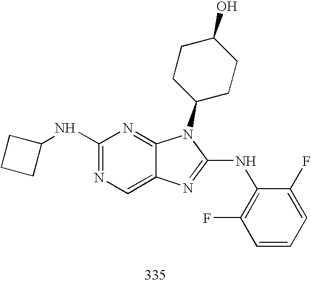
C1(NC2CCC2)=NC=C2C(=N1)N(C1CCC(O)CC1)C(NC1=C(F)C=CC=C1F)=N2
